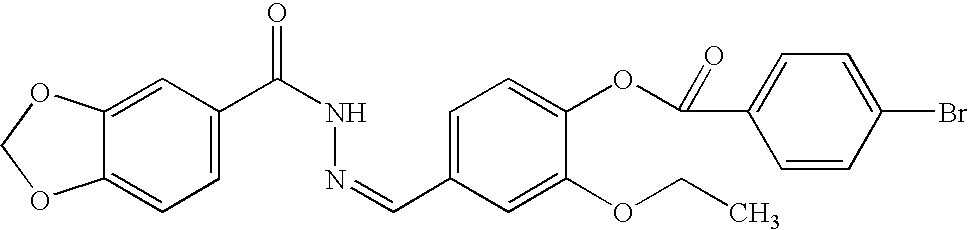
C12=CC=C(C(NN=CC3=CC=C(OC(C4=CC=C(Br)C=C4)=O)C(OCC)=C3)=O)C=C1OCO2
